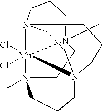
N123[Mn]45(Cl)(Cl)N(C)(CCN4(C)CCC1)CCCN5(CCC2)CC3
